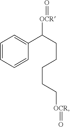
C1=CC=CC(C(CCCCC[OCR]=O)[OCR]=O)=C1
